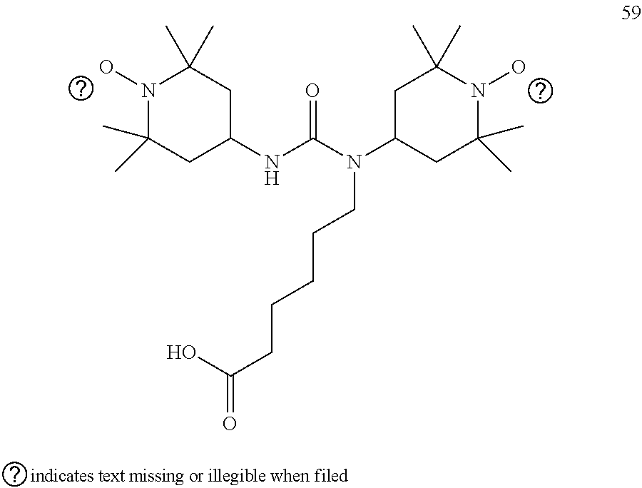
N1(O)C(C)(C)CC(NC(N(C2CC(C)(C)N(O)C(C)(C)C2)CCCCCC(=O)O)=O)CC1(C)C
